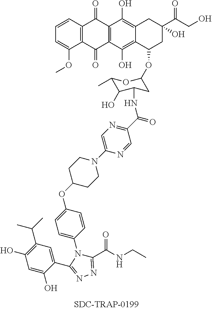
C12=C(C=CC=C1OC)C(=O)C1=C(C2=O)C(O)=C2C(=C1O)CC(C(CO)=O)(O)CC2OC1CC(NC(C2=NC=C(N3CCC(OC4=CC=C(N5C(C(NCC)=O)=NN=C5C5=CC(C(C)C)=C(O)C=C5O)C=C4)CC3)N=C2)=O)C(O)C(C)O1
